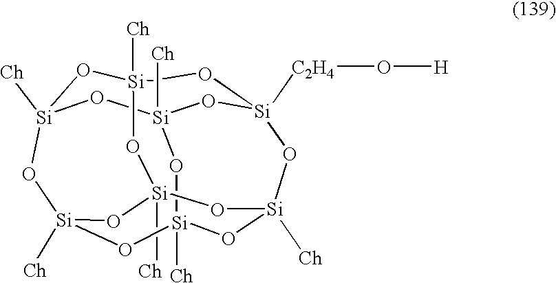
[Si]12([Ch])O[Si]3([Ch])O[Si]4([C2H4]O[H])O[Si]([Ch])(O1)O[Si]1([Ch])O[Si]([Ch])(O[Si]([Ch])(O3)O[Si]([Ch])(O1)O2)O4
